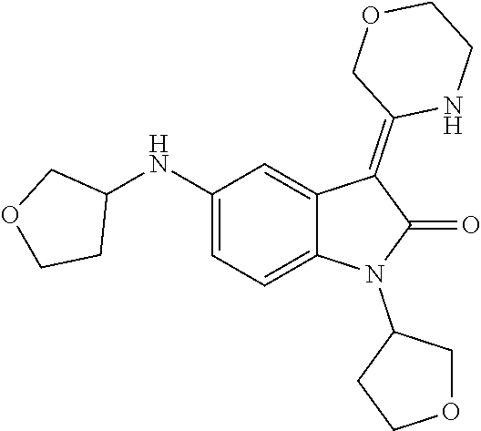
C1(N2C(=O)C(=C3COCCN3)C3=CC(NC4COCC4)=CC=C23)CCOC1
